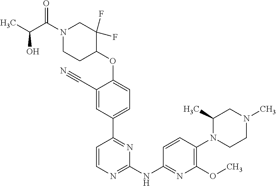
N1(C(C(C)O)=O)CCC(OC2=CC=C(C3=NC(NC4=NC(OC)=C(N5CCN(C)CC5C)C=C4)=NC=C3)C=C2C#N)C(F)(F)C1
